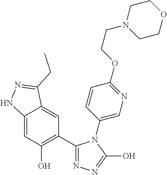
C12=CC(O)=C(C3=NN=C(O)N3C3=CN=C(OCCN4CCOCC4)C=C3)C=C1C(CC)=NN2
